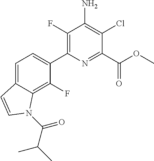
C1(F)=C(C2=CC=C3C(=C2F)N(C(C(C)C)=O)C=C3)N=C(C(OC)=O)C(Cl)=C1N
